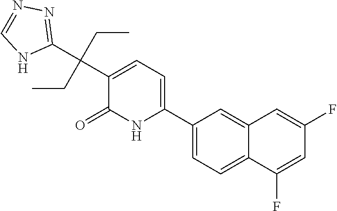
C1(C2=CC=C(C(C3=NN=CN3)(CC)CC)C(=O)N2)=CC=C2C(=C1)C=C(F)C=C2F
